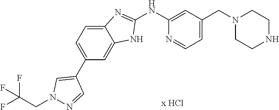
C1(NC2=CC(CN3CCNCC3)=CC=N2)=NC2=CC=C(C3=CN(CC(F)(F)F)N=C3)C=C2N1
